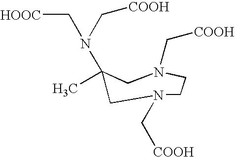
CC1(N(C[COOH])C[HOOC])CN(C[COOH])CCN(C[COOH])C1
